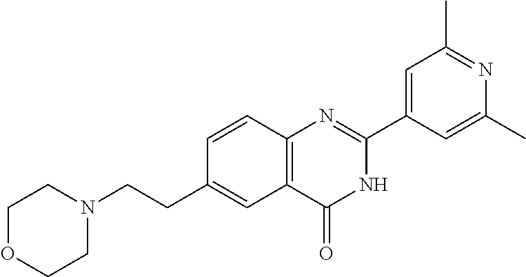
C1(CCN2CCOCC2)=CC2=C(C=C1)N=C(C1=CC(C)=NC(C)=C1)NC2=O
